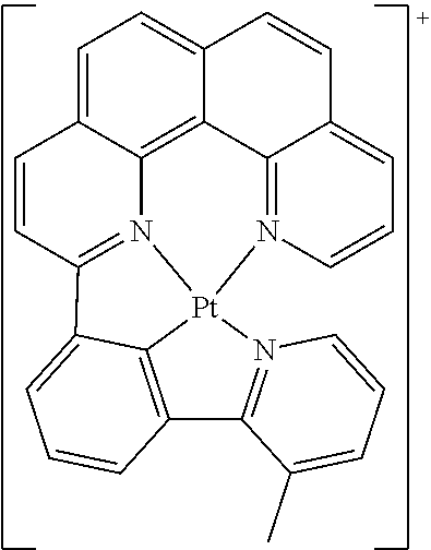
C1=C2C3=C4C(=C1)C=CC1=CC=CN(=C41)[Pt]14N3=C(C=C2)C2=CC=CC(=C12)C1=N4C=CC=C1C
